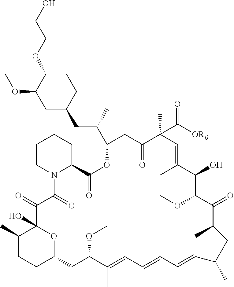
C1(C)CCC2OC1(O)C(=O)C(=O)N1C(C(=O)OC(C(CC3CCC(OCCO)C(OC)C3)C)CC(=O)C(C)(C([OR6])=O)C=C(C)C(O)C(OC)C(=O)C(C)CC(C)C=CC=CC=C(C)C(OC)C2)CCCC1
